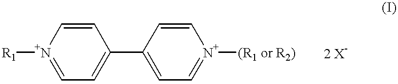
[R1][N+]1=CC=C(C2=CC=[N+]([(R1 or R2)])C=C2)C=C1.[2 X-]
